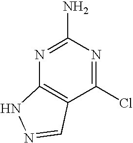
C1(Cl)=NC(N)=NC2=C1C=NN2
